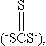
S=[(-SCS-)]
